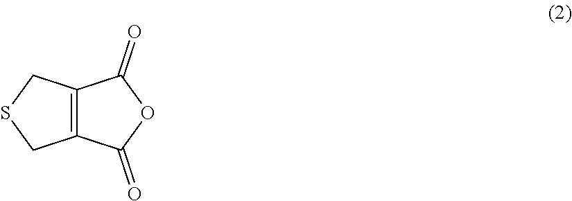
C12=C(C(=O)OC1=O)CSC2
